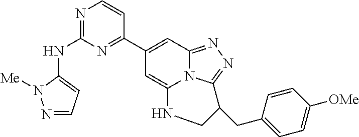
N1=C(NC2=CC=NN2[Me])N=C(C2=CC3=NN=C4N3C(=C2)NCC4CC2=CC=C([OMe])C=C2)C=C1
